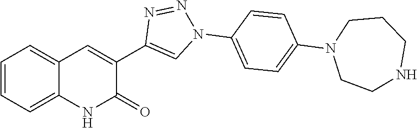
C1=CC=C2C(=C1)NC(=O)C(C1=CN(C3=CC=C(N4CCNCCC4)C=C3)N=N1)=C2
